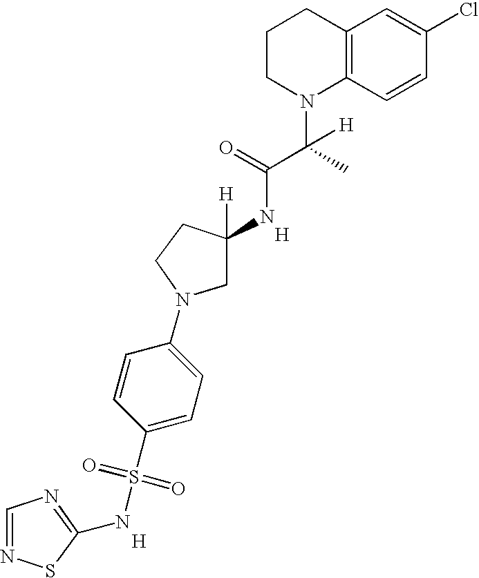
C12=C(C=CC(Cl)=C1)N(C(C(NC1([H])CCN(C3=CC=C(S(=O)(=O)NC4=NC=NS4)C=C3)C1)=O)(C)[H])CCC2.[H].[H]
